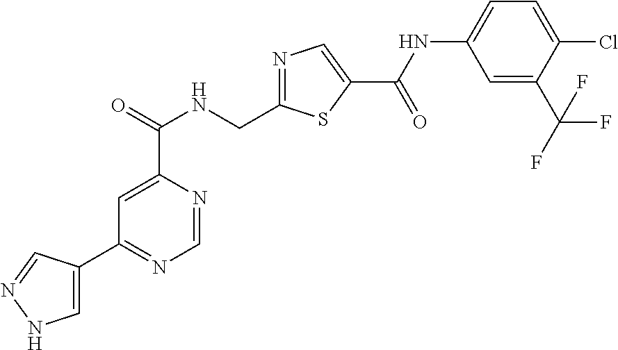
N1=C(CNC(C2=CC(C3=CNN=C3)=NC=N2)=O)SC(C(=O)NC2=CC=C(Cl)C(C(F)(F)F)=C2)=C1
